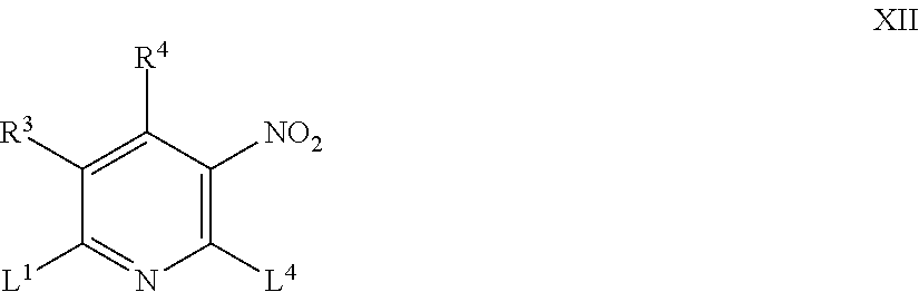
C1([R3])=C([R4])C([NO2])=C([L4])N=C1[L1]
